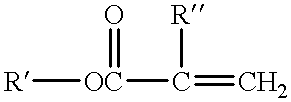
[R][OC](C(=C)[R])=O
